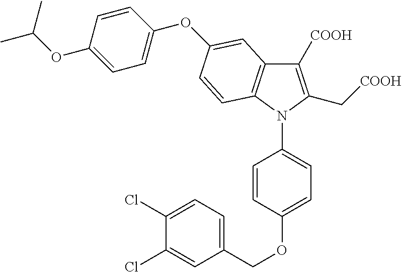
C1([COOH])=C(C[COOH])N(C2=CC=C(OCC3=CC=C(Cl)C(Cl)=C3)C=C2)C2=C1C=C(OC1=CC=C(OC(C)C)C=C1)C=C2
